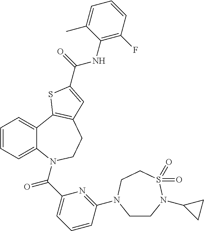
C1=CC=C2C(=C1)C1=C(CCN2C(C2=CC=CC(N3CCN(C4CC4)S(=O)(=O)CC3)=N2)=O)C=C(C(=O)NC2=C(F)C=CC=C2C)S1
